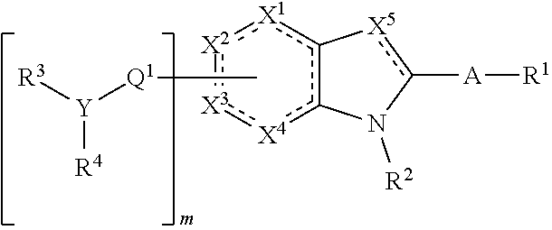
[Y]([R4])([R3])[Q1]CC.[X1]1c2c([X4]:[X3]:[X2]:1)N([R2])c([A][R1])[X5]-2
